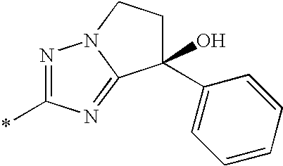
C1(O)(C2=CC=CC=C2)CCN2C1=NC(*)=N2
